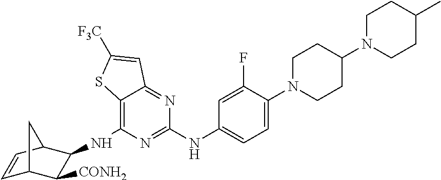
C12=C(NC3C([CONH2])C4C=CC3C4)N=C(NC3=CC=C(N4CCC(N5CCC(C)CC5)CC4)C(F)=C3)N=C1C=C([F3C])S2
